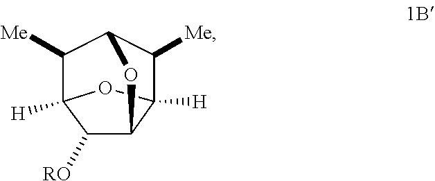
C1([Me])C2([H])OC3([H])C([Me])C1OC2C3[RO]
